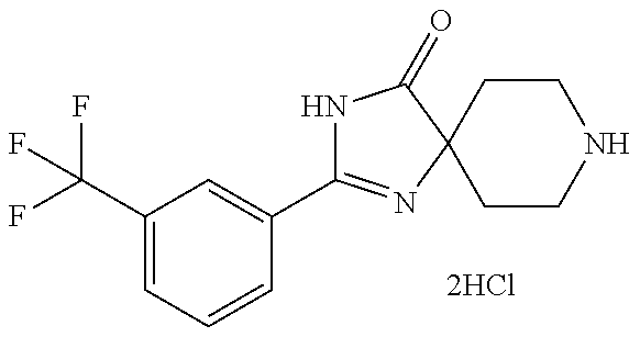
N1C(C2=CC(C(F)(F)F)=CC=C2)=NC2(C1=O)CCNCC2
